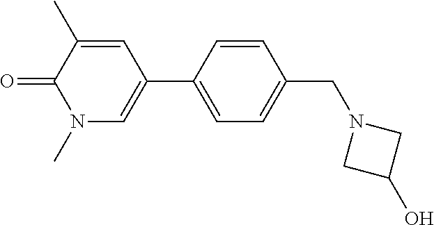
O=C1C(C)=CC(C2=CC=C(CN3CC(O)C3)C=C2)=CN1C
